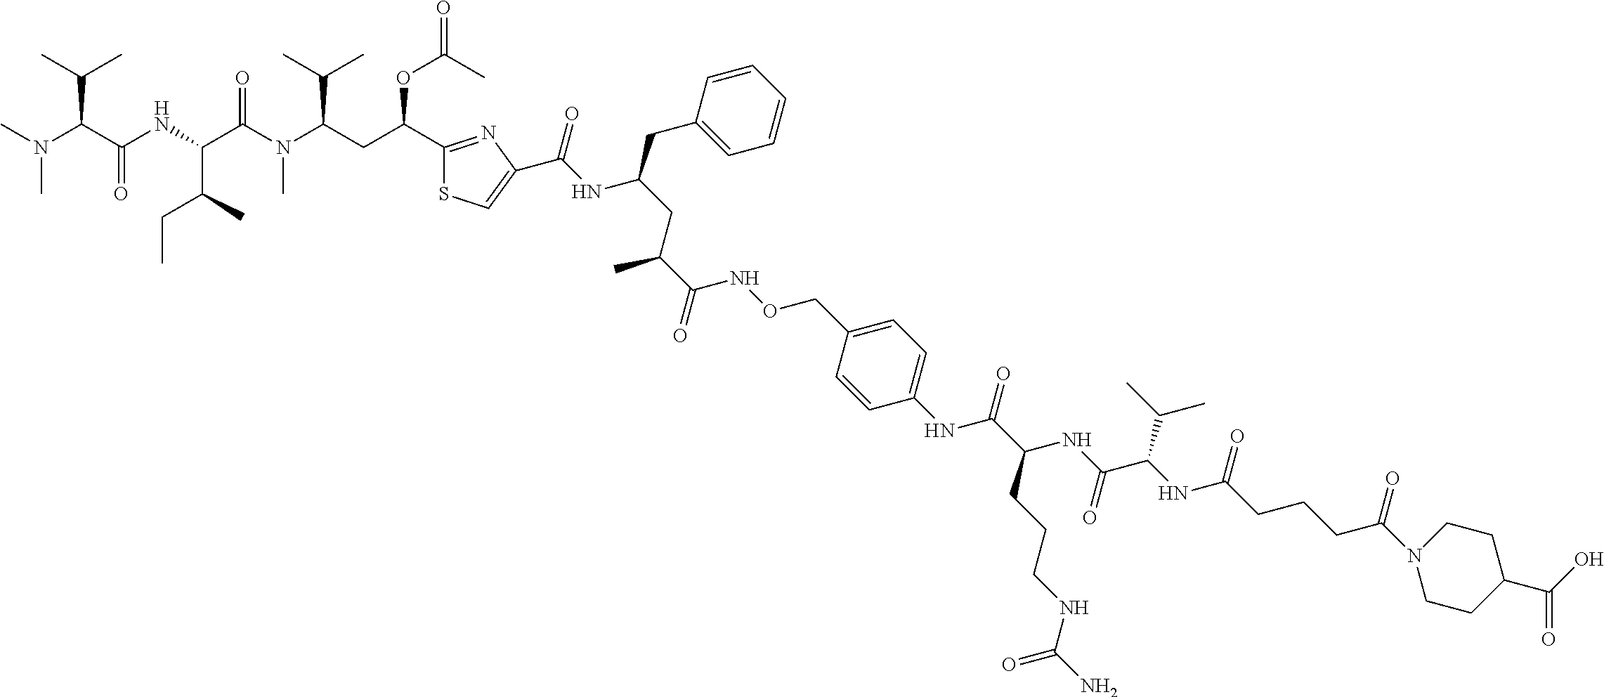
CN(C(C(NC(C(N(C(CC(C1=NC(C(NC(CC(C(=O)NOCC2=CC=C(NC(C(CCCNC(N)=O)NC(C(NC(CCCC(N3CCC(C(O)=O)CC3)=O)=O)C(C)C)=O)=O)C=C2)C)CC2=CC=CC=C2)=O)=CS1)OC(=O)C)C(C)C)C)=O)C(C)CC)=O)C(C)C)C
